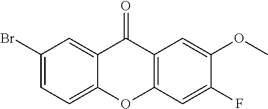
C1(Br)=CC=C2C(=C1)C(=O)C1=C(O2)C=C(F)C(OC)=C1
